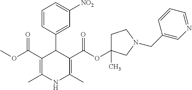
C1=CC(C2C(C(OC)=O)=C(C)NC(C)=C2C(OC2(C)CCN(CC3=CN=CC=C3)C2)=O)=CC([NO2])=C1
